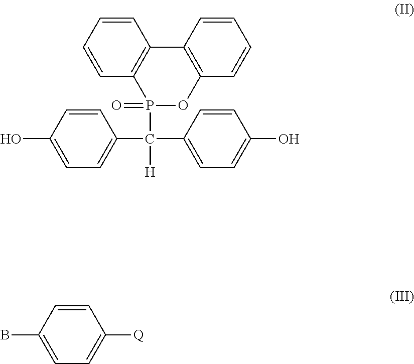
C1=CC=CC2=C1P(C(C1=CC=C(O)C=C1)(C1=CC=C(O)C=C1)[H])(=O)OC1=C2C=CC=C1.BC1=CC=C([Q])C=C1
